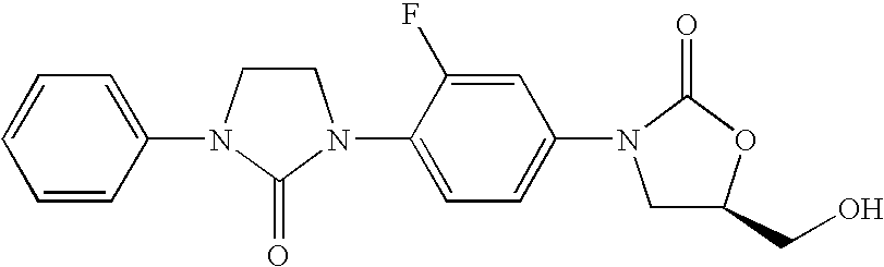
C1CN(C2=CC=CC=C2)C(=O)N1C1=CC=C(N2CC(CO)OC2=O)C=C1F
